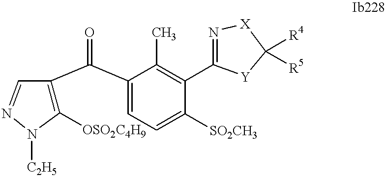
C1([OSO2C4H9])=C(C(C2=CC=C([SO2CH3])C(C3=N[X]C([R4])([R5])[Y]3)=C2C)=O)C=NN1[C2H5]
